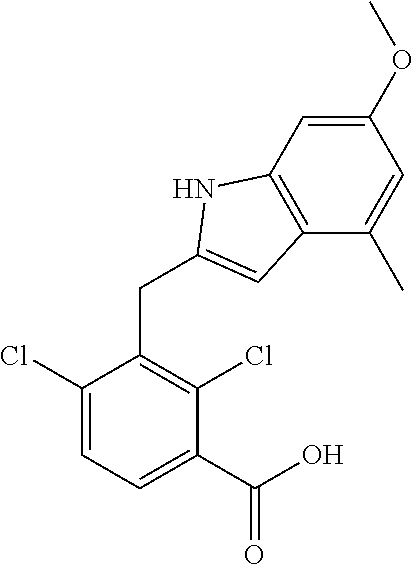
C1(Cl)=CC=C(C(O)=O)C(Cl)=C1CC1=CC2=C(N1)C=C(OC)C=C2C
